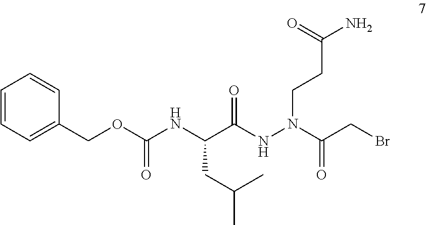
C(C(NN(CCC(N)=O)C(CBr)=O)=O)(NC(OCC1=CC=CC=C1)=O)CC(C)C
